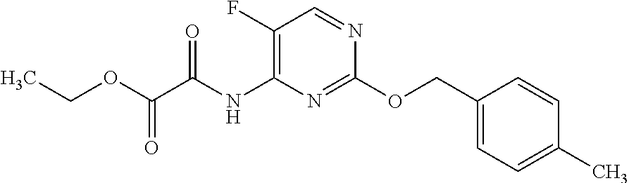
C1(C)=CC=C(COC2=NC(NC(C(OCC)=O)=O)=C(F)C=N2)C=C1
